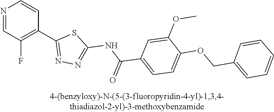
N1=CC(F)=C(C2=NN=C(NC(C3=CC=C(OCC4=CC=CC=C4)C(OC)=C3)=O)S2)C=C1
